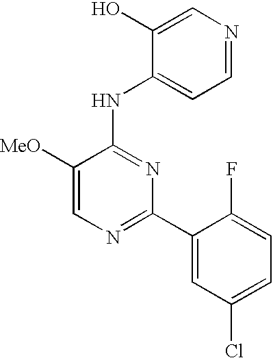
C1=C([MeO])C(NC2=CC=NC=C2O)=NC(C2=CC(Cl)=CC=C2F)=N1
